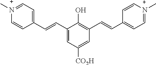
C1(C=CC2=CC=[N+](C)C=C2)=CC([CO2H])=CC(C=CC2=CC=[N+](C)C=C2)=C1O
